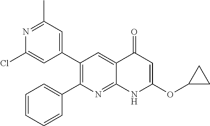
N1=C(C)C=C(C2=C(C3=CC=CC=C3)N=C3C(=C2)C(=O)C=C(OC2CC2)N3)C=C1Cl
